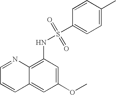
C1=NC2=C(NS(=O)(=O)C3=CC=C(C)C=C3)C=C(OC)C=C2C=C1
